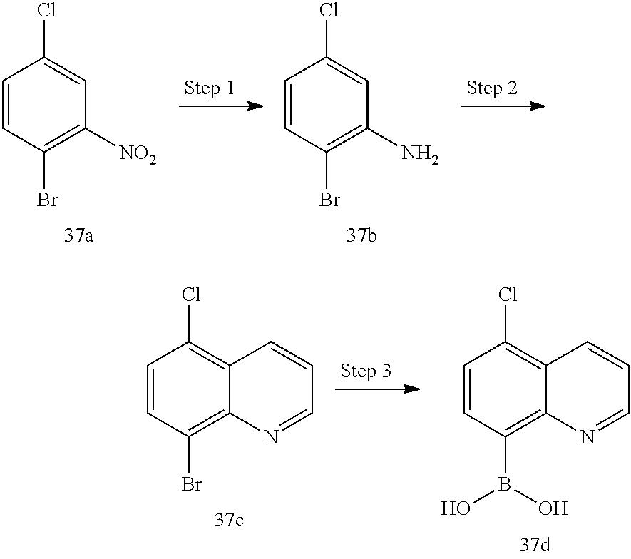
C1=CC(Br)=C([NO2])C=C1Cl.C1=CC(Br)=C(N)C=C1Cl.C1=CC(Br)=C2C(=C1Cl)C=CC=N2.C1=CC(B(O)O)=C2C(=C1Cl)C=CC=N2
